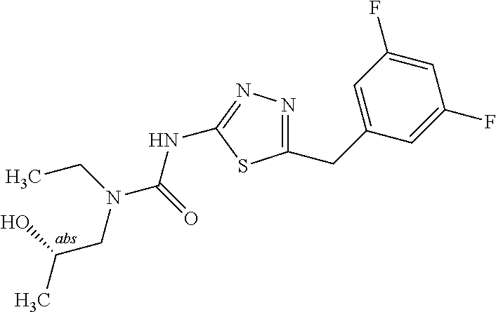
C1=C(CC2=NN=C(NC(=O)N(CC)CC(C)O)S2)C=C(F)C=C1F
